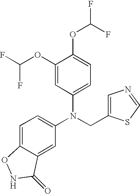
N(CC1=CN=CS1)(C1=CC=C2C(=C1)C(=O)NO2)C1=CC=C(OC(F)F)C(OC(F)F)=C1
